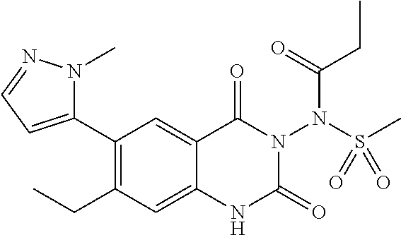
C1(C2=CC=NN2C)=C(CC)C=C2C(=C1)C(=O)N(N(S(=O)(C)=O)C(CC)=O)C(=O)N2
